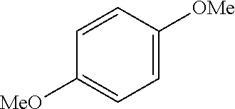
C1=CC([OMe])=CC=C1[MeO]
